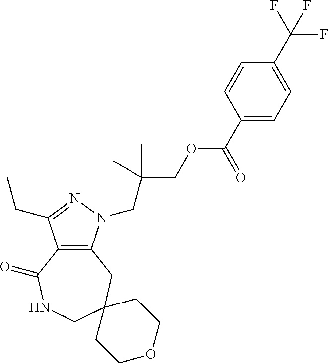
C12=C(N(CC(COC(C3=CC=C(C(F)(F)F)C=C3)=O)(C)C)N=C1CC)CC1(CNC2=O)CCOCC1
